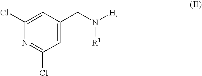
C1=C(CN([H])[R1])C=C(Cl)N=C1Cl
